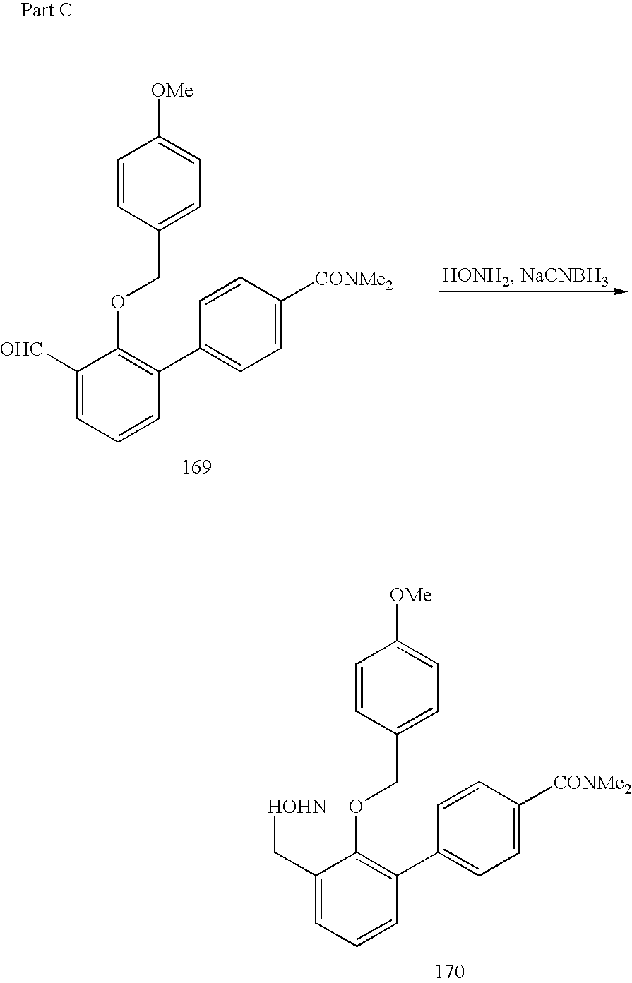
C1=CC(C2=CC=C([CONMe2])C=C2)=C(OCC2=CC=C([OMe])C=C2)C(C[HOHN])=C1.C1=CC(C2=CC=C([CONMe2])C=C2)=C(OCC2=CC=C([OMe])C=C2)C([OHC])=C1
